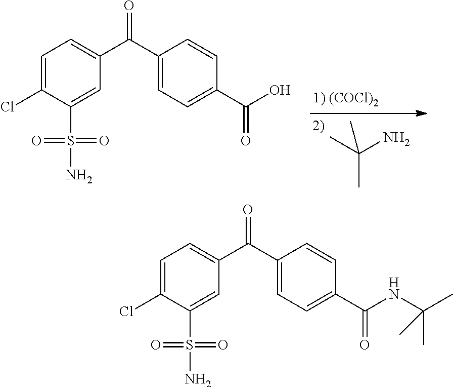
C1=C(Cl)C(S(N)(=O)=O)=CC(C(C2=CC=C(C(O)=O)C=C2)=O)=C1.CC(C)(N)C.C1=C(Cl)C(S(N)(=O)=O)=CC(C(C2=CC=C(C(NC(C)(C)C)=O)C=C2)=O)=C1
